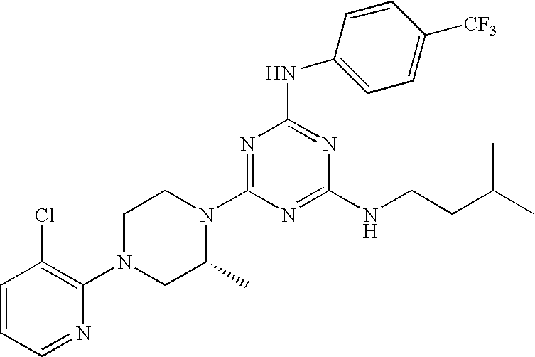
C1=CC=NC(N2CC(C)N(C3=NC(NC4=CC=C([CF3])C=C4)=NC(NCCC(C)C)=N3)CC2)=C1Cl
